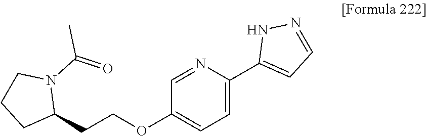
C1=C(C2=CC=NN2)N=CC(OCCC2N(C(=O)C)CCC2)=C1
